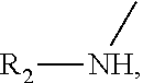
[R2][NH]C
